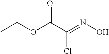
CCOC(C(=NO)Cl)=O
